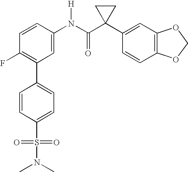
C1=CC(N(C(C2(C3=CC4=C(C=C3)OCO4)CC2)=O)[H])=CC(C2=CC=C(S(=O)(=O)N(C)C)C=C2)=C1F
